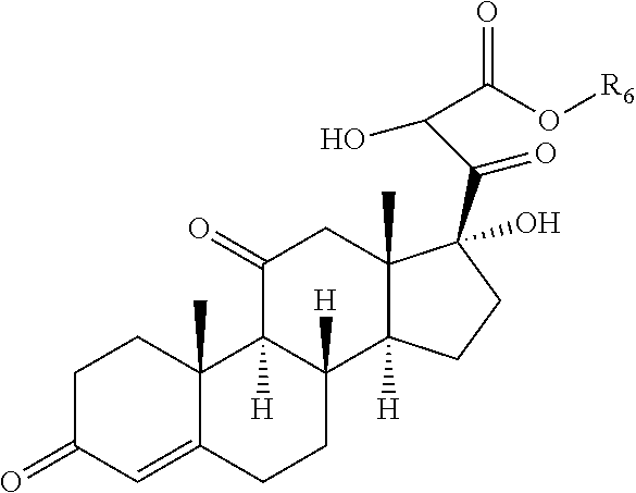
C1C(=O)C=C2C(C)(C1)C1([H])C([H])(CC2)C2([H])C(C)(CC1=O)C(C(=O)C(C(O[R6])=O)O)(O)CC2
